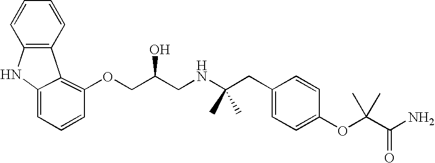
C1=C2NC3=C(C2=C(OCC(CNC(CC2=CC=C(OC(C(N)=O)(C)C)C=C2)(C)C)O)C=C1)C=CC=C3
